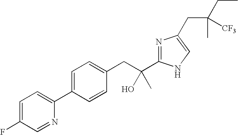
C1=C(F)C=NC(C2=CC=C(CC(O)(C3=NC(CC(CC)(C)[CF3])=CN3)C)C=C2)=C1
